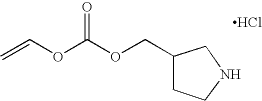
N1CC(COC(OC=C)=O)CC1.Cl
